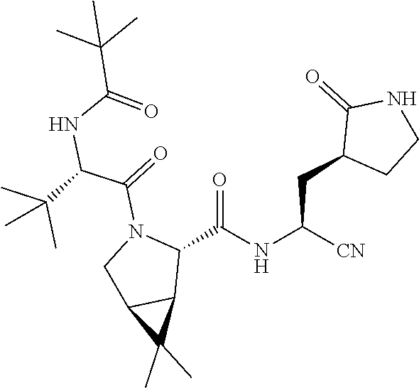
N(C(C(C)(C)C)=O)C(C(N1CC2C(C)(C)C2C1C(NC([CN])CC1C(=O)NCC1)=O)=O)C(C)(C)C
